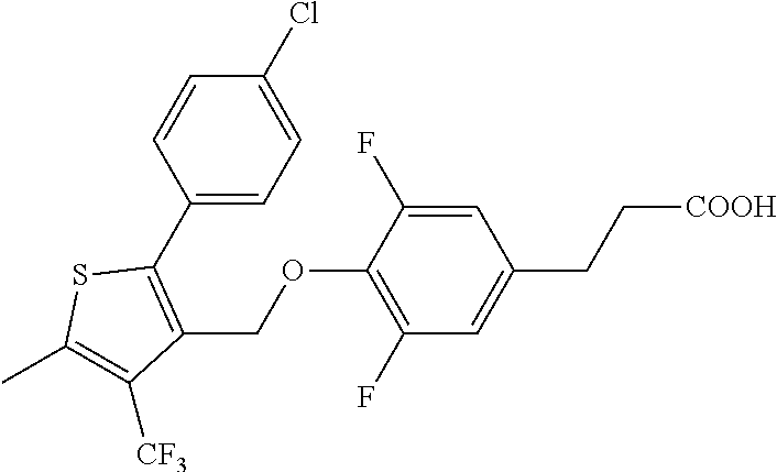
C1(C2=C(COC3=C(F)C=C(CC[COOH])C=C3F)C([CF3])=C(C)S2)=CC=C(Cl)C=C1
